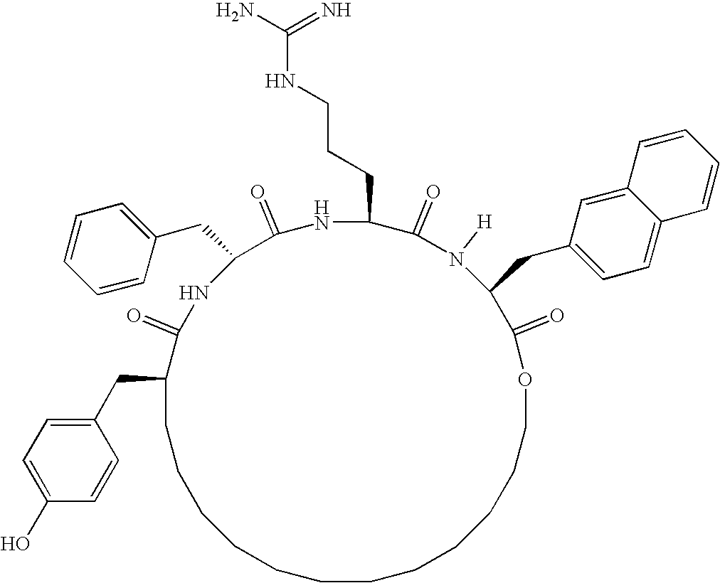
C1(CC2=CC=CC=C2)C(=O)NC(CCCNC(N)=N)C(=O)N([H])C(CC2=CC=C3C(=C2)C=CC=C3)C(=O)OCCCCCCCCCCCCC(CC2=CC=C(O)C=C2)C(=O)N1
